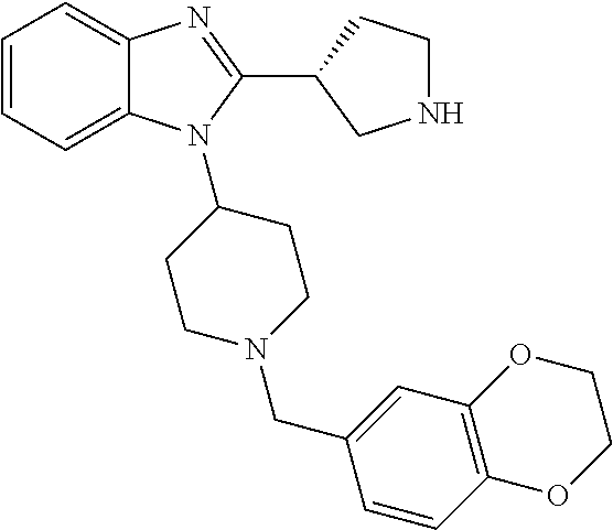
C1=CC=C2C(=C1)N=C(C1CNCC1)N2C1CCN(CC2=CC3=C(C=C2)OCCO3)CC1
